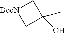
[BocN]1CC(O)(C)C1
